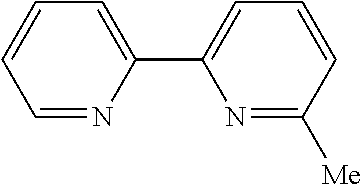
C1=NC(C2=CC=CC([Me])=N2)=CC=C1
